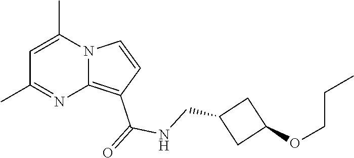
C1=C(C)N2C(=C(C(=O)NCC3CC(OCCC)C3)C=C2)N=C1C
